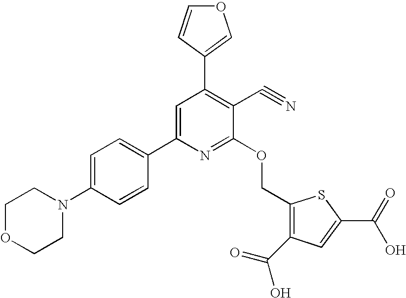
C1OCCN(C2=CC=C(C3=CC(C4=COC=C4)=C(C#N)C(OCC4=C(C(=O)O)C=C(C(O)=O)S4)=N3)C=C2)C1
